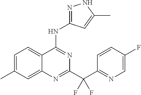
C1=C(C)C=C2C(=C1)C(NC1=NNC(C)=C1)=NC(C(C1=NC=C(F)C=C1)(F)F)=N2
